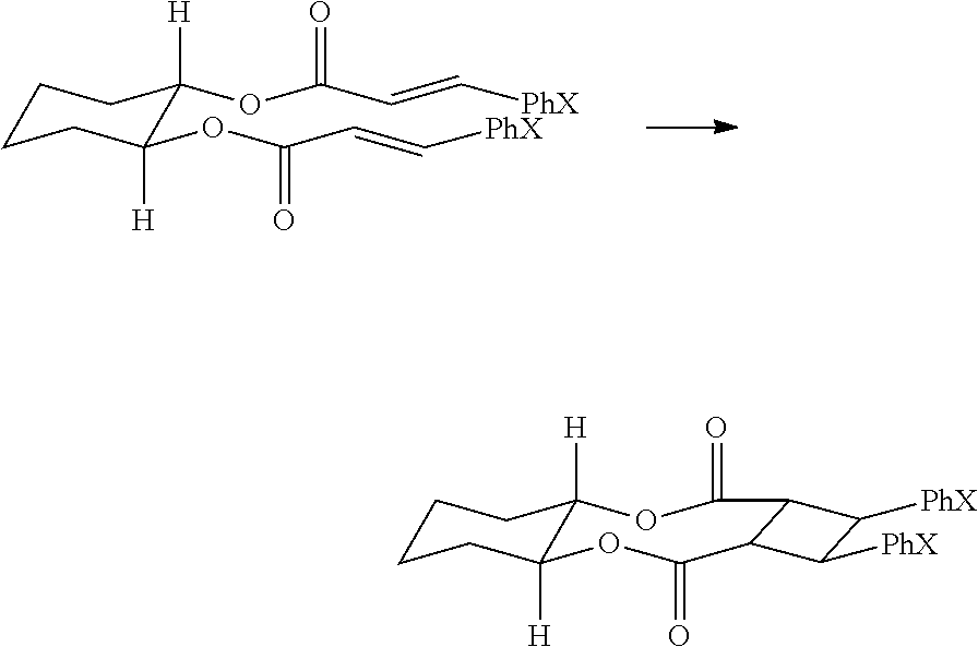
C1CCC(OC(C=C[PhX])=O)([H])C(OC(C=C[PhX])=O)([H])C1.C1CCC2([H])C([H])(C1)OC(=O)C1C(C(=O)O2)C([PhX])C1[PhX]
